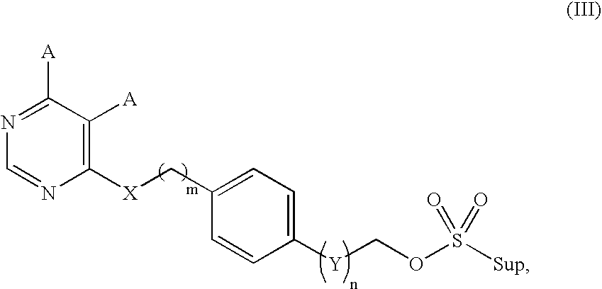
C1=NC([X]CC2=CC=C([Y]COS([Sup])(=O)=O)C=C2)=C([A])C([A])=N1
